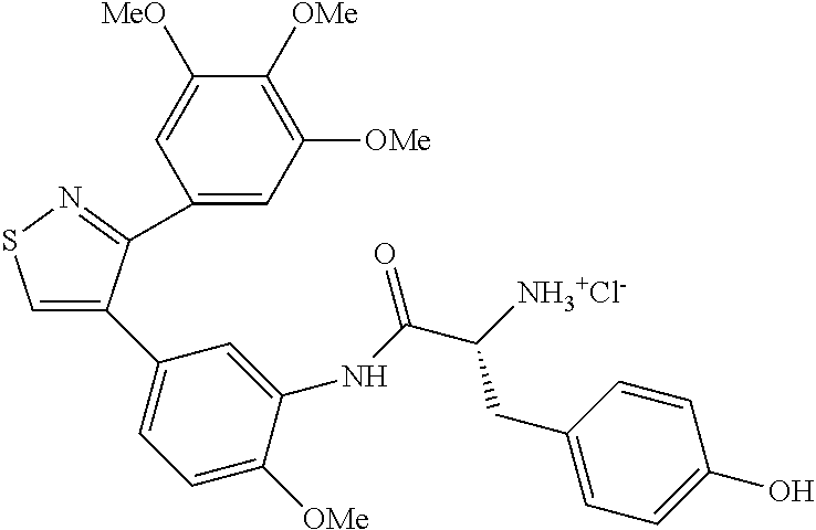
C1(C2=CSN=C2C2=CC([OMe])=C([OMe])C([MeO])=C2)=CC=C([OMe])C(NC(C([NH3+Cl-])CC2=CC=C(O)C=C2)=O)=C1
